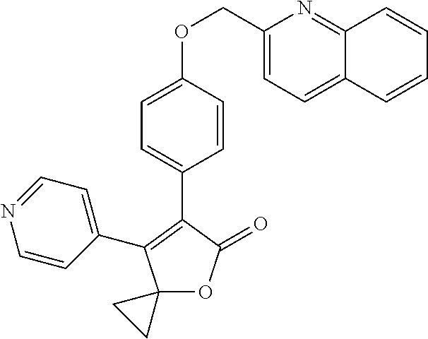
C1(OCC2=CC=C3C(=N2)C=CC=C3)=CC=C(C2=C(C3=CC=NC=C3)C3(OC2=O)CC3)C=C1
